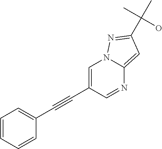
C1=CC=CC(C#CC2=CN3C(=CC(C(C)(C)O)=N3)N=C2)=C1
